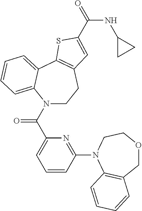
C(=O)(NC1CC1)C1=CC2=C(C3=CC=CC=C3N(C(C3=CC=CC(N4C5=C(COCC4)C=CC=C5)=N3)=O)CC2)S1
